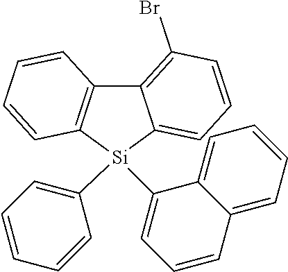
C12=C(Br)C=CC=C1[Si](C1=CC=CC=C1)(C1=CC=CC3=CC=CC=C31)C1=C2C=CC=C1
